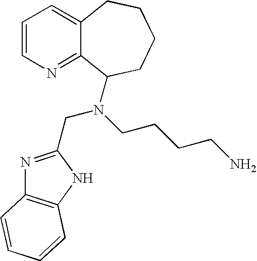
C1=CN=C2C(=C1)CCCCC2N(CCCCN)CC1=NC2=C(N1)C=CC=C2
